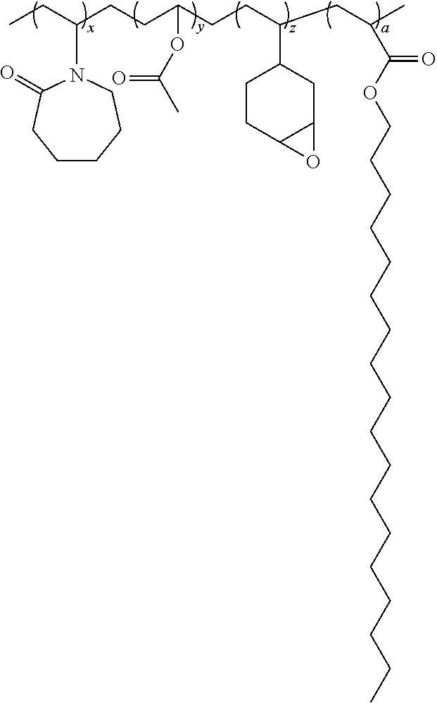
CCC(CCC(CCC(CC(C)C(OCCCCCCCCCCCCCCCCCC)=O)C1CCC2C(C1)O2)OC(=O)C)N1CCCCCC1=O
